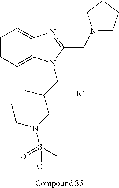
C1=CC=C2C(=C1)N=C(CN1CCCC1)N2CC1CCCN(S(=O)(=O)C)C1.Cl
